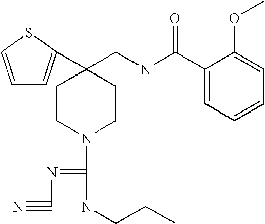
C1=CSC(C2(CNC(C3=CC=CC=C3OC)=O)CCN(C(=NC#N)NCCC)CC2)=C1
